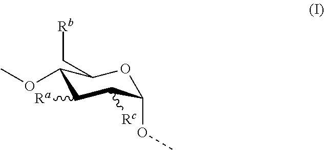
C1(OC)C([Ra])C([Rc])C(OC)OC1C[Rb]
